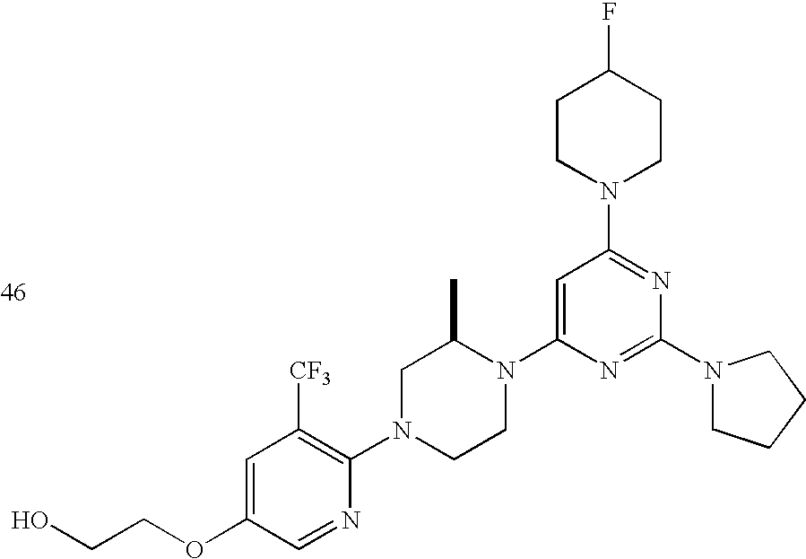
C1=C(OCCO)C=NC(N2CCN(C3=CC(N4CCC(F)CC4)=NC(N4CCCC4)=N3)C(C)C2)=C1[CF3]
